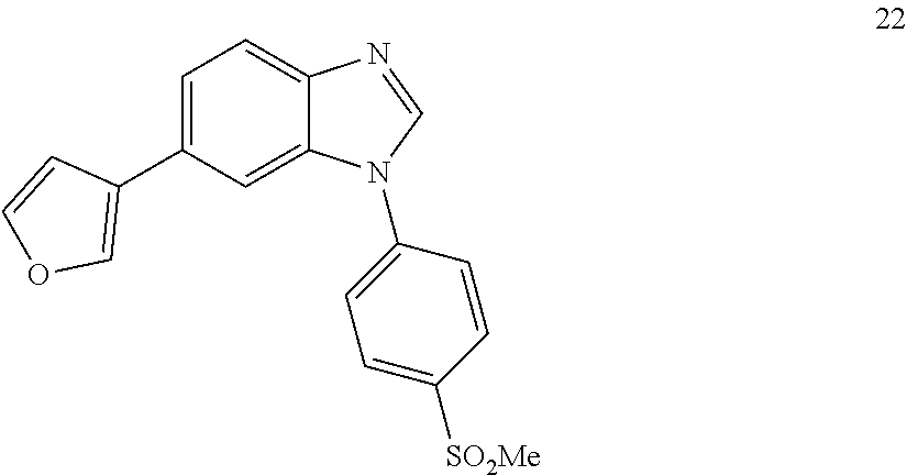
C1(C2=COC=C2)=CC=C2C(=C1)N(C1=CC=C([SO2Me])C=C1)C=N2
